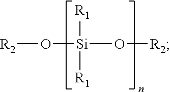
O([Si](O[R2])([R1])[R1])[R2]
